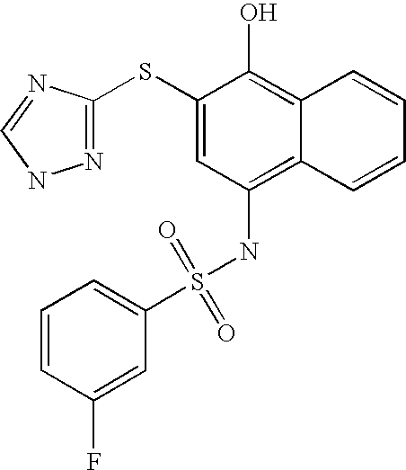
C1=CC(F)=CC(S(NC2=C3C(=C(O)C(SC4=NNC=N4)=C2)C=CC=C3)(=O)=O)=C1
